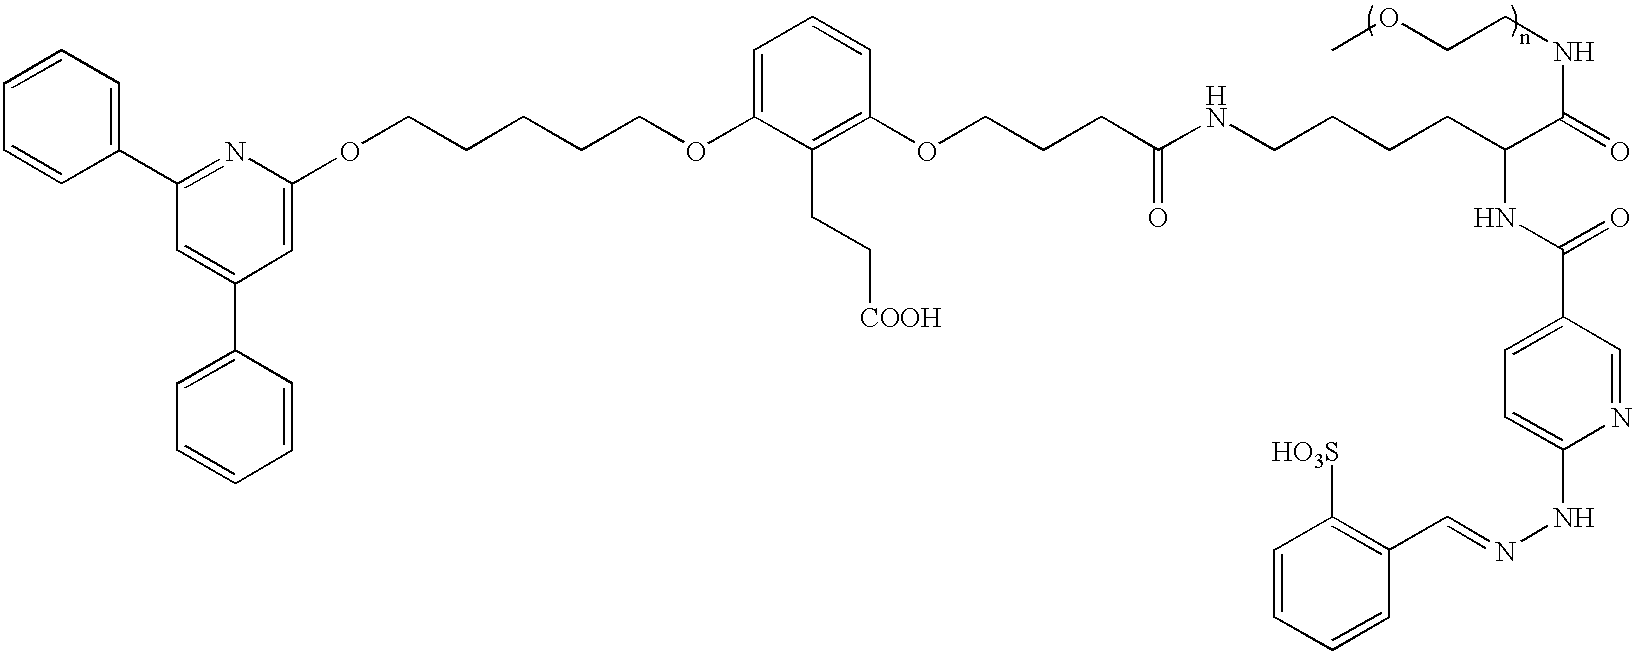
N1=C(C2=CC=CC=C2)C=C(C2=CC=CC=C2)C=C1OCCCCCOC1=CC=CC(OCCCC(NCCCCC(C(=O)NCCOC)NC(=O)C2=CC=C(NN=CC3=C([HO3S])C=CC=C3)N=C2)=O)=C1CC[COOH]
